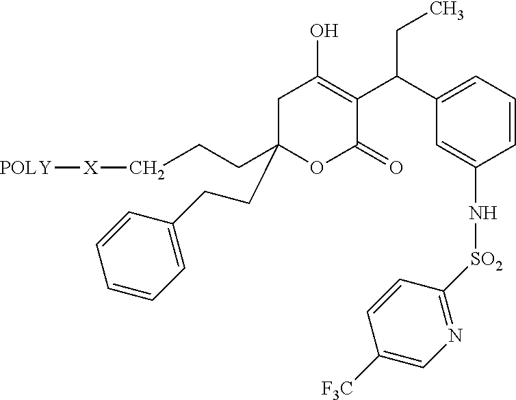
C1C(CCC[X][POLY])(CCC2=CC=CC=C2)OC(=O)C(C(C2=CC=CC(N[SO2]C3=NC=C([F3C])C=C3)=C2)CC)=C1O
